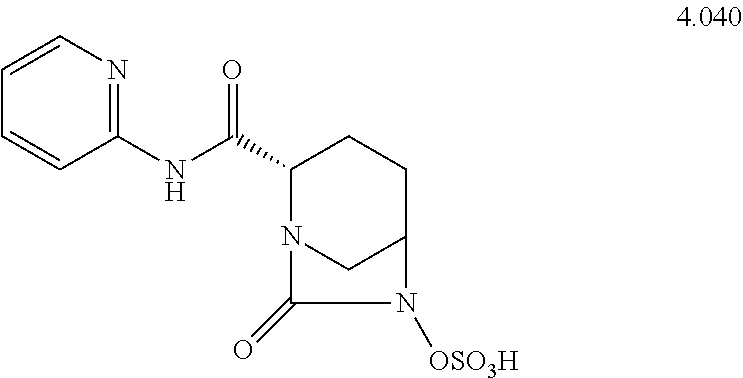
C1(NC(C2N3CC(CC2)N([OSO3H])C3=O)=O)=NC=CC=C1
